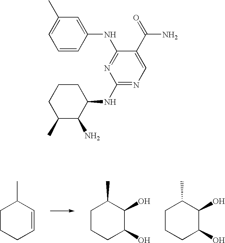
C1CCC=CC1C.C1CCC(O)C(O)C1C.C1CCC(O)C(O)C1C.C1=C(C)C=C(NC2=NC(NC3CCCC(C)C3N)=NC=C2C(=O)N)C=C1
